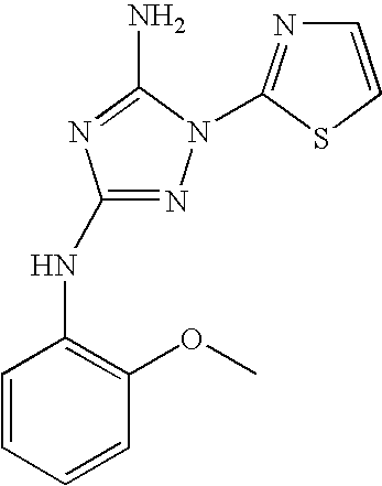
N1=C(NC2=C(OC)C=CC=C2)N=C(N)N1C1=NC=CS1
